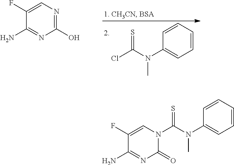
ClC(N(C1=CC=CC=C1)C)=S.C1(O)=NC=C(F)C(N)=N1.C1(=O)N(C(N(C2=CC=CC=C2)C)=S)C=C(F)C(N)=N1
